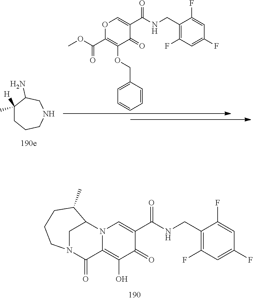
C1(CNC(C2=CN3C(=C(O)C2=O)C(=O)N2CC3C(C)CCC2)=O)=C(F)C=C(F)C=C1F.C1([H])(C)CCCNCC1N.O1C(C(OC)=O)=C(OCC2=CC=CC=C2)C(=O)C(C(NCC2=C(F)C=C(F)C=C2F)=O)=C1
